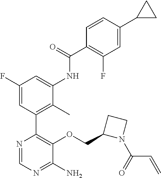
N1(C(=O)C=C)CCC1COC1=C(C2=C(C)C(NC(C3=C(F)C=C(C4CC4)C=C3)=O)=CC(F)=C2)N=CN=C1N
